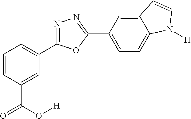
N1=C(C2=CC=CC(C(O[H])=O)=C2)OC(C2=CC=C3C(=C2)C=CN3[H])=N1
